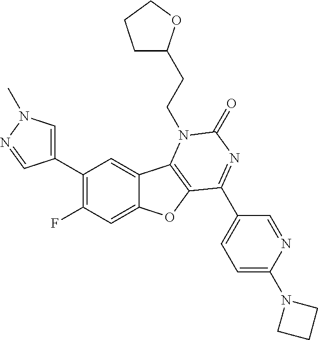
C1(C2=C(F)C=C3C(=C2)C2=C(O3)C(C3=CC=C(N4CCC4)N=C3)=NC(=O)N2CCC2CCCO2)=CN(C)N=C1
